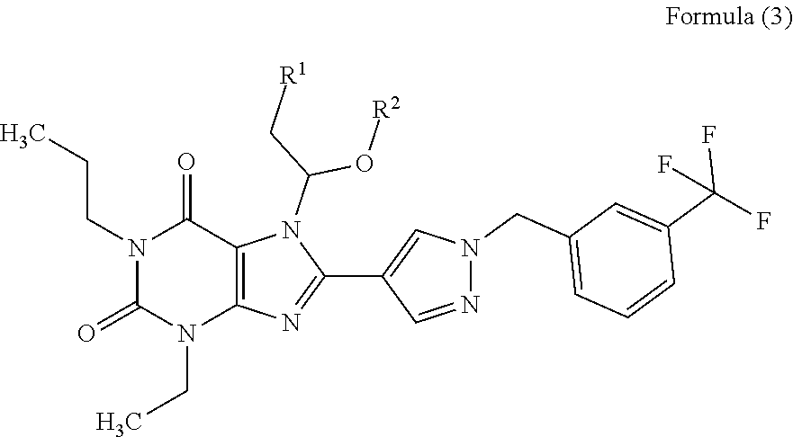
N1(CCC)C(=O)N(CC)C2=C(C1=O)N(C(O[R2])C[R1])C(C1=CN(CC3=CC=CC(C(F)(F)F)=C3)N=C1)=N2
